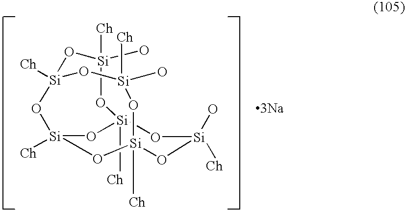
O1[Si]2([Ch])O[Si](O)([Ch])O[Si]3([Ch])O[Si]([Ch])(O2)O[Si]([Ch])(O[Si]1(O)[Ch])O[Si](O)([Ch])O3.[3Na]
